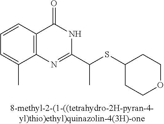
C1=CC2=C(C(C)=C1)N=C(C(SC1CCOCC1)C)NC2=O
